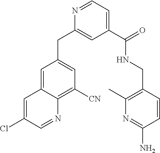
C1=C2C(=C([CN])C=C1CC1=CC(C(=O)NCC3=C(C)N=C(N)C=C3)=CC=N1)N=CC(Cl)=C2
